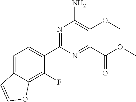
C1=C2C(=C(F)C(C3=NC(N)=C(OC)C(C(OC)=O)=N3)=C1)OC=C2
